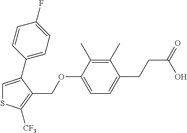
C1=C(C2=CC=C(F)C=C2)C(COC2=CC=C(CCC(=O)O)C(C)=C2C)=C([CF3])S1
